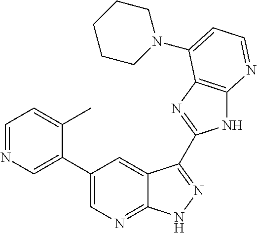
C1=NC=C(C2=CN=C3C(=C2)C(C2=NC4=C(N2)N=CC=C4N2CCCCC2)=NN3)C(C)=C1
